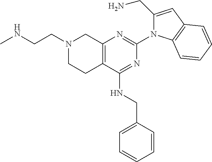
C12=C(C(NCC3=CC=CC=C3)=NC(N3C(CN)=CC4=C3C=CC=C4)=N1)CCN(CCNC)C2
